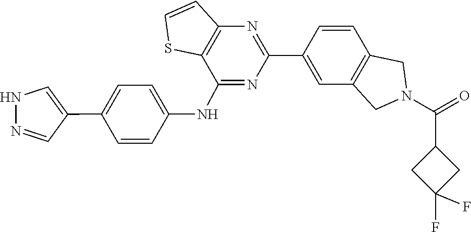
O=C(N1CC2=C(C=CC(C3=NC4=C(C(NC5=CC=C(C6=CNN=C6)C=C5)=N3)SC=C4)=C2)C1)C1CC(F)(F)C1
